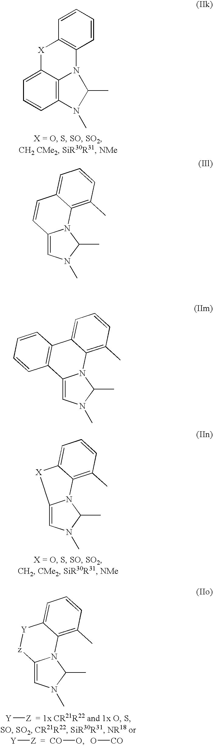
C12=C3C(=CC=C1)[X]C1=C(N3C(C)N2C)C=CC=C1.C12=CN(C)C(C)N1C1=C(C)C=CC=C1[X]2.C12=CN(C)C(C)N1C1=C(C)C=CC=C1[Y][z]2.[Y][Z].[Y][Z].[CO]O.O[CO].C12=CN(C)C(C)N1C1=C(C)C=CC=C1C=C2.C12=CN(C)C(C)N1C1=C(C)C=CC=C1C1=C2C=CC=C1
